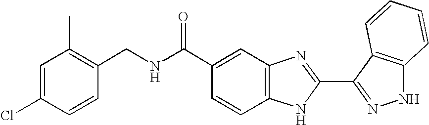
C1(C(NCC2=C(C)C=C(Cl)C=C2)=O)=CC2=C(C=C1)NC(C1=NNC3=C1C=CC=C3)=N2
